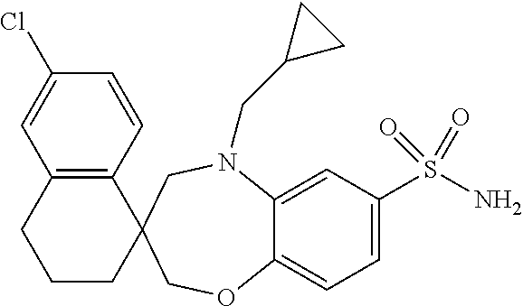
C1=C(Cl)C=CC2=C1CCCC21COC2=CC=C(S(N)(=O)=O)C=C2N(CC2CC2)C1
